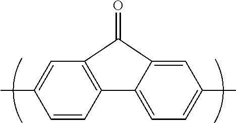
C1=CC2=C(C=C1C)C(=O)C1=CC(C)=CC=C21
